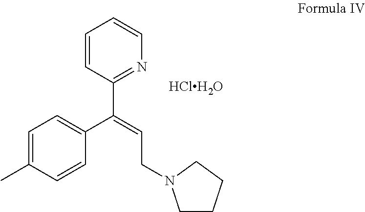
C1=C(C)C=CC(C(=CCN2CCCC2)C2=NC=CC=C2)=C1.[HClH2O]
